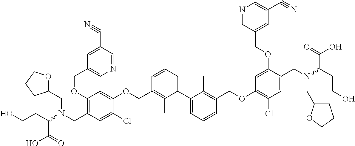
C1(OCC2=CN=CC(C#N)=C2)=C(CN(C(CCO)C(O)=O)CC2OCCC2)C=C(Cl)C(OCC2=C(C)C(C3=CC=CC(COC4=C(Cl)C=C(CN(C(CCO)C(O)=O)CC5CCCO5)C(OCC5=CC(C#N)=CN=C5)=C4)=C3C)=CC=C2)=C1
